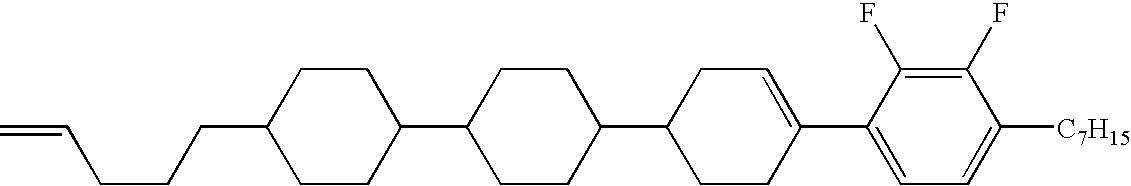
C1(F)=C(F)C(C2=CCC(C3CCC(C4CCC(CCCC=C)CC4)CC3)CC2)=CC=C1[C7H15]
